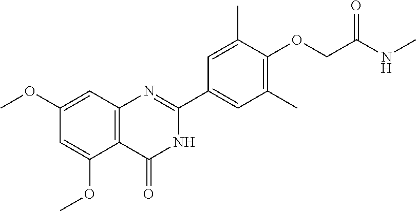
C1=C(OC)C2=C(C=C1OC)N=C(C1=CC(C)=C(OCC(NC)=O)C(C)=C1)NC2=O
